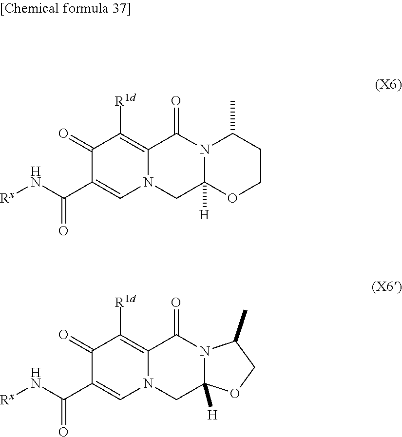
[R1d]C1=C2C(=O)N3C([H])(CN2C=C(C(N[Rx])=O)C1=O)OCCC3C.[R1d]C1=C2C(=O)N3C([H])(CN2C=C(C(N[Rx])=O)C1=O)OCC3C
